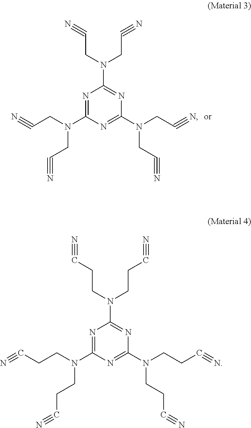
N1=C(N(CC#N)CC#N)N=C(N(CC#N)CC#N)N=C1N(CC#N)CC#N.N1=C(N(CCC#N)CCC#N)N=C(N(CCC#N)CCC#N)N=C1N(CCC#N)CCC#N
